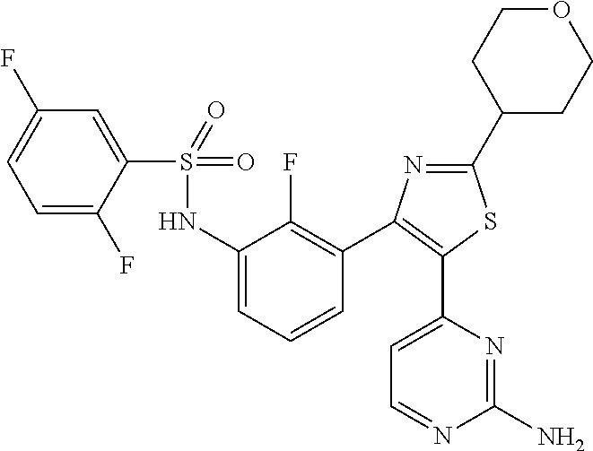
S(=O)(=O)(NC1=CC=CC(C2=C(C3=CC=NC(N)=N3)SC(C3CCOCC3)=N2)=C1F)C1=CC(F)=CC=C1F
